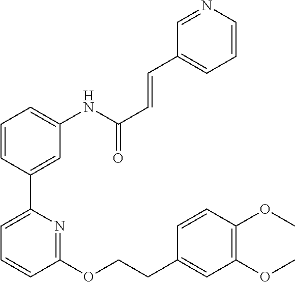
C1=CC(C2=CC=CC(OCCC3=CC(OC)=C(OC)C=C3)=N2)=CC(NC(C=CC2=CC=CN=C2)=O)=C1
